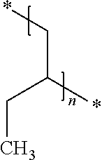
*CC(CC)*
